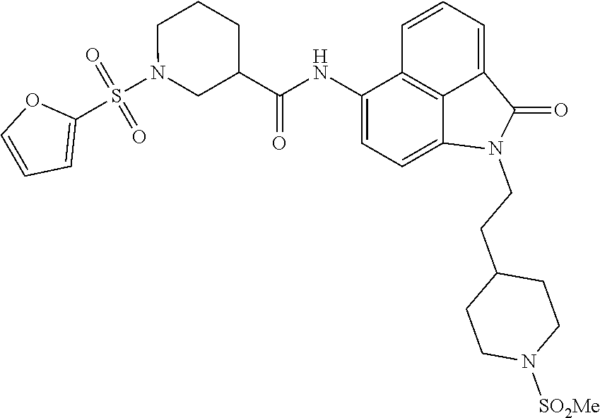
C1(NC(=O)C2CN(S(C3=CC=CO3)(=O)=O)CCC2)=CC=C2C3=C1C=CC=C3C(=O)N2CCC1CCN([SO2Me])CC1
